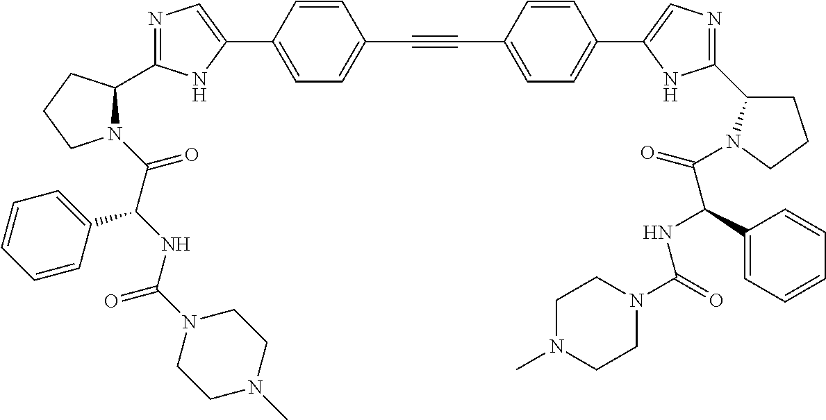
N1=C(C2N(C(C(NC(N3CCN(C)CC3)=O)C3=CC=CC=C3)=O)CCC2)NC(C2=CC=C(C#CC3=CC=C(C4=CN=C(C5CCCN5C(=O)C(C5=CC=CC=C5)NC(N5CCN(C)CC5)=O)N4)C=C3)C=C2)=C1
